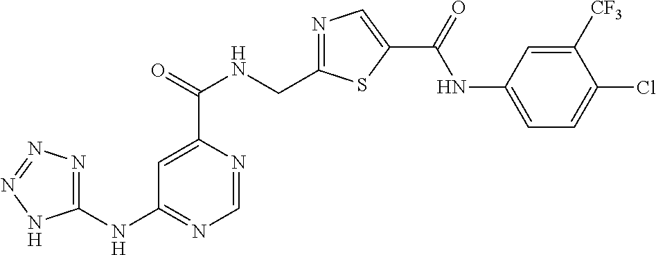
N1=C(CNC(C2=CC(NC3=NN=NN3)=NC=N2)=O)SC(C(=O)NC2=CC=C(Cl)C([CF3])=C2)=C1
